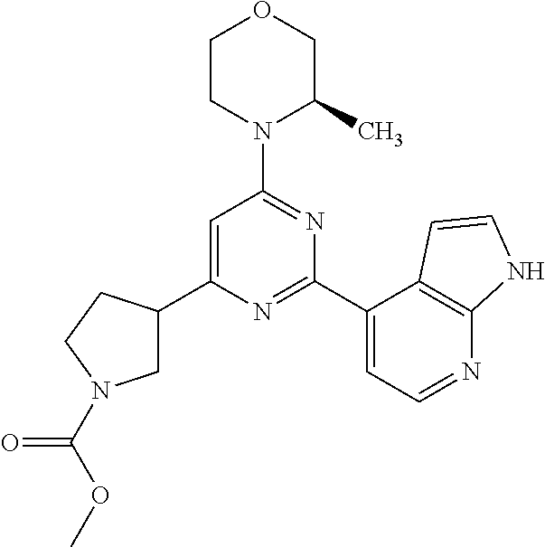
C1=C(C2CN(C(OC)=O)CC2)N=C(C2=CC=NC3=C2C=CN3)N=C1N1C(C)COCC1
